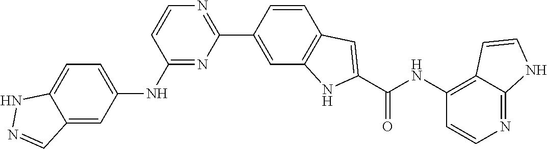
C1(NC2=CC=C3C(=C2)C=NN3)=NC(C2=CC3=C(C=C2)C=C(C(NC2=C4C(=NC=C2)NC=C4)=O)N3)=NC=C1
